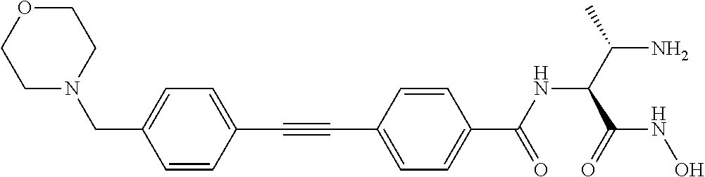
C1=CC(C#CC2=CC=C(C(=O)NC(C(=O)NO)C(N)C)C=C2)=CC=C1CN1CCOCC1
